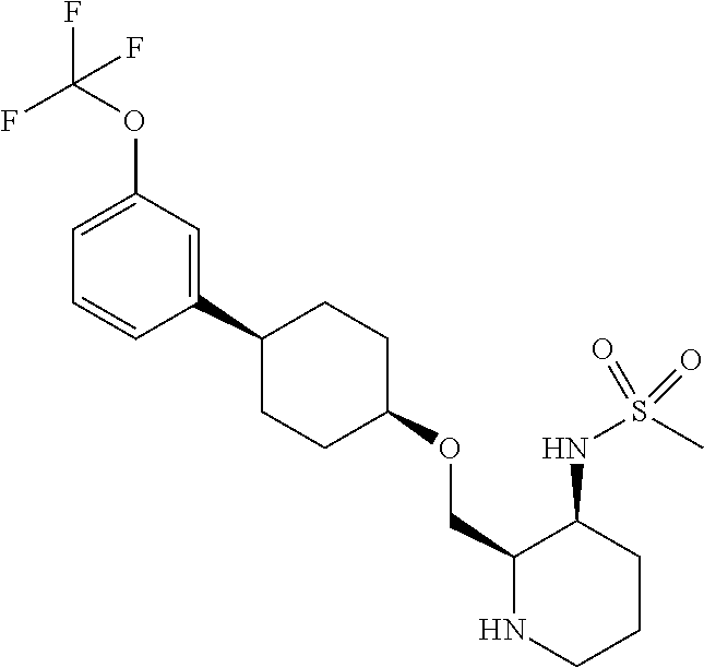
C1=C(OC(F)(F)F)C=C(C2CCC(OCC3NCCCC3NS(C)(=O)=O)CC2)C=C1
